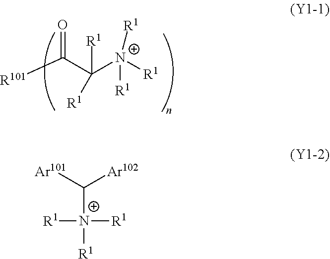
O=C(C([N+]([R1])([R1])[R1])([R1])[R1])[R101].C([N+]([R1])([R1])[R1])([Ar102])[Ar101]
